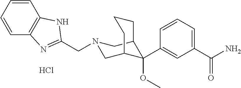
C1(C(N)=O)=CC=CC(C2(OC)C3CN(CC4=NC5=C(N4)C=CC=C5)CC2CCC3)=C1.Cl
